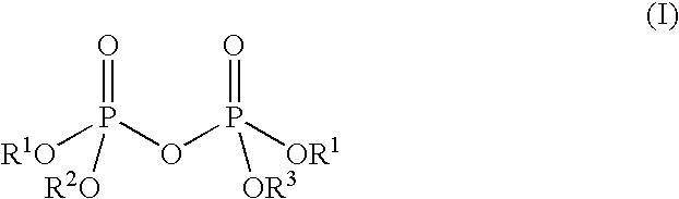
[R1O]P(OP([OR1])(=O)[OR3])(=O)[R2O]
